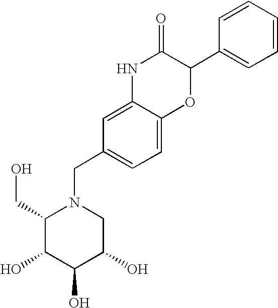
C1(CO)C(O)C(O)C(O)CN1CC1=CC=C2C(=C1)NC(=O)C(C1=CC=CC=C1)O2
